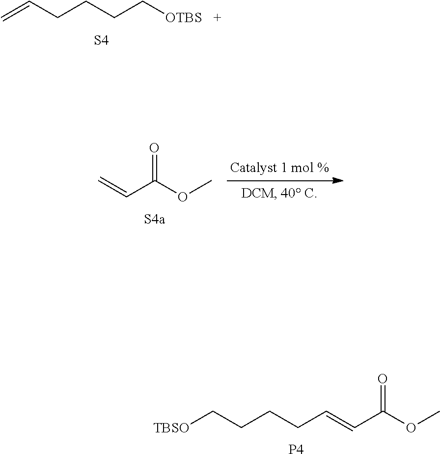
C=CCCCC[OTBS].[S4].C(C(OC)=O)=C.[TBSO]CCCCC=CC(OC)=O.[P4]
